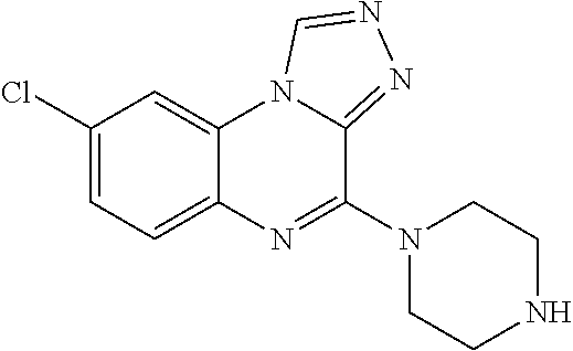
C1(Cl)=CC=C2C(=C1)N1C(=NN=C1)C(N1CCNCC1)=N2
